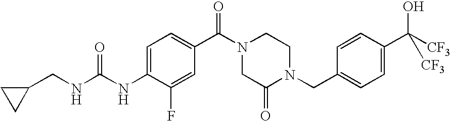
N(C1=CC=C(C(N2CC(=O)N(CC3=CC=C(C([CF3])(O)[CF3])C=C3)CC2)=O)C=C1F)C(=O)NCC1CC1
